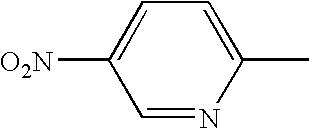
C1=C([O2N])C=NC(C)=C1
